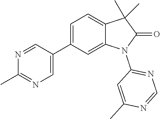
C1=C(C2=CN=C(C)N=C2)C=C2C(=C1)C(C)(C)C(=O)N2C1=NC=NC(C)=C1
